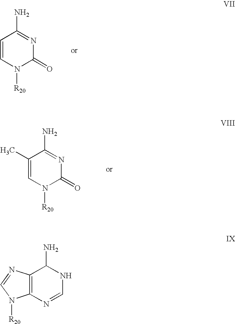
C1(N)=NC(=O)N([R20])C=C1.NC1=NC(=O)N([R20])C=C1C.NC1NC=NC2=C1N=CN2[R20]
